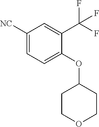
C1([NC])=CC=C(OC2CCOCC2)C(C(F)(F)F)=C1
